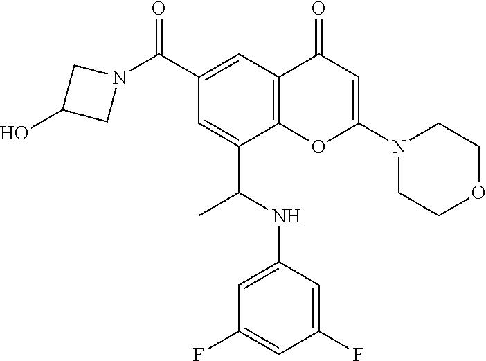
C1(C(=O)N2CC(O)C2)=CC2=C(C(C(NC3=CC(F)=CC(F)=C3)C)=C1)OC(N1CCOCC1)=CC2=O
